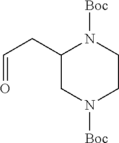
C1(CC=O)CN([Boc])CCN1[Boc]
